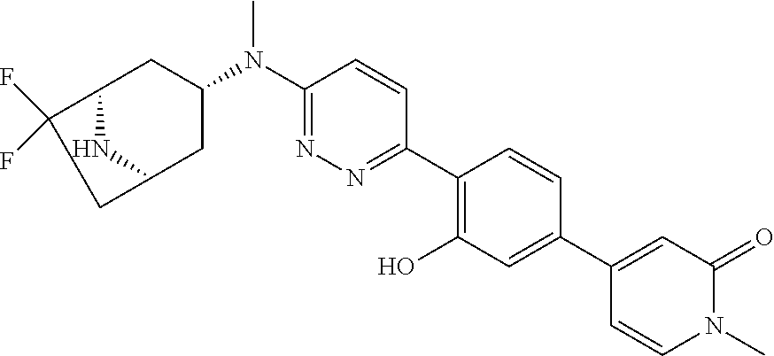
C1(N(C2CC3C(F)(F)CC(C2)N3)C)=NN=C(C2=C(O)C=C(C3=CC(=O)N(C)C=C3)C=C2)C=C1
